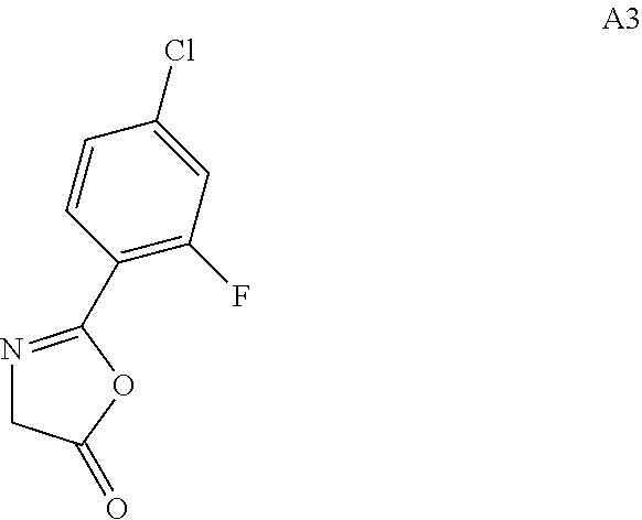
C1(Cl)=CC(F)=C(C2=NCC(=O)O2)C=C1
